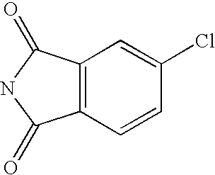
C12=C(C(=O)NC1=O)C=C(Cl)C=C2
